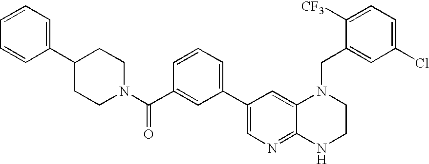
C1(C2=CC=CC(C(N3CCC(C4=CC=CC=C4)CC3)=O)=C2)=CN=C2C(=C1)N(CC1=CC(Cl)=CC=C1[CF3])CCN2
